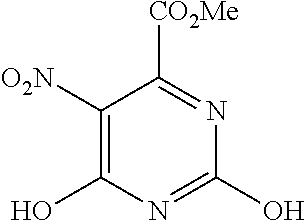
C1([O2N])=C(O)N=C(O)N=C1[CO2Me]
